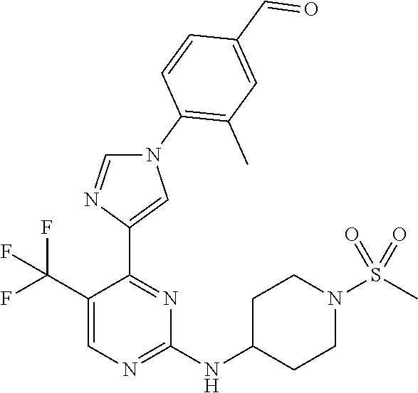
C1(C(F)(F)F)=CN=C(NC2CCN(S(C)(=O)=O)CC2)N=C1C1=CN(C2=C(C)C=C(C=O)C=C2)C=N1
